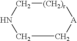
C1C[A][(CH2)r]CN1
